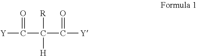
[Y]C(C(C([Y])=O)([R])[H])=O
